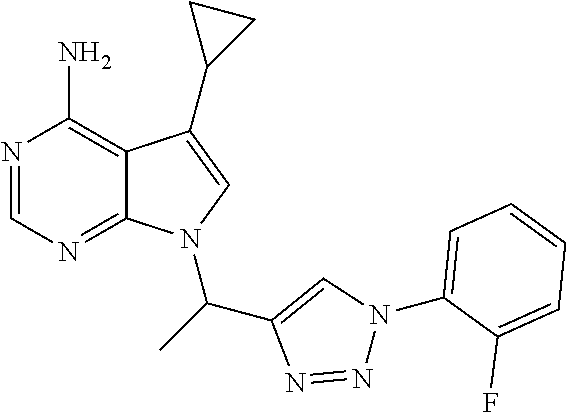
N1=CN=C2C(=C1N)C(C1CC1)=CN2C(C1=CN(C2=CC=CC=C2F)N=N1)C
